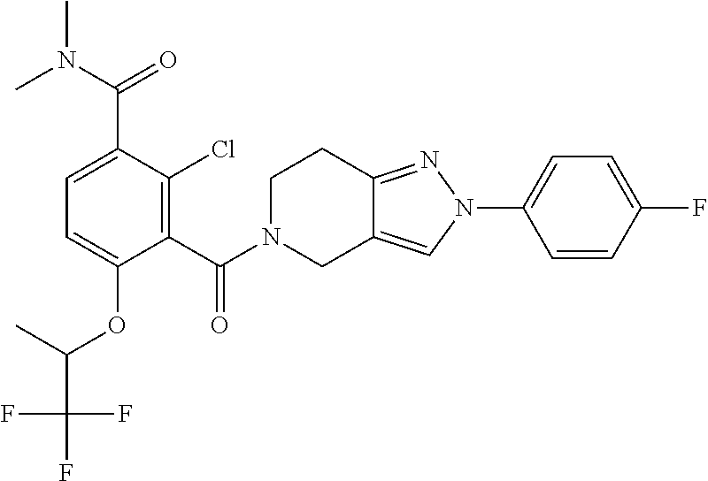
C1(C(=O)N(C)C)=CC=C(OC(C(F)(F)F)C)C(C(=O)N2CCC3=NN(C4=CC=C(F)C=C4)C=C3C2)=C1Cl
